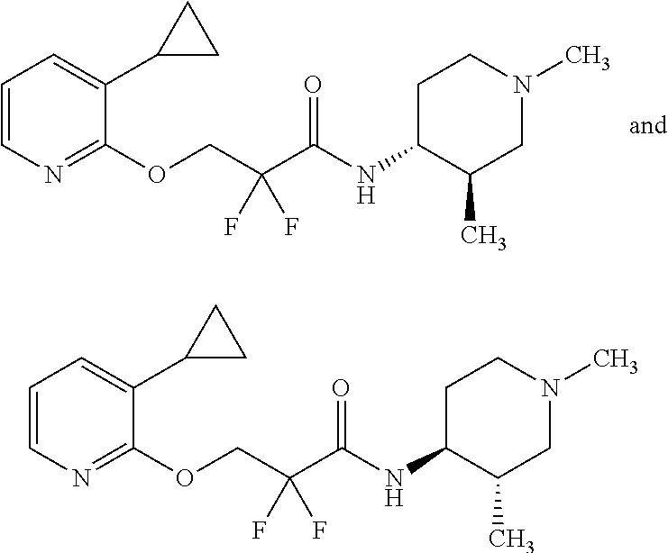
C1=CN=C(OCC(C(NC2C(C)CN(C)CC2)=O)(F)F)C(C2CC2)=C1.C1=CN=C(OCC(C(NC2C(C)CN(C)CC2)=O)(F)F)C(C2CC2)=C1
